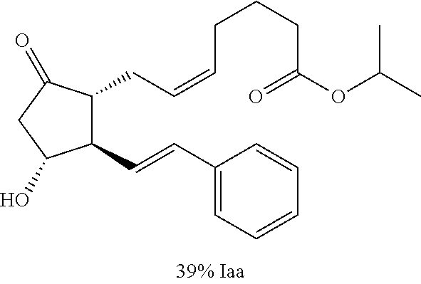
C1(C=CC2=CC=CC=C2)C(CC=CCCCC(OC(C)C)=O)C(=O)CC1O
